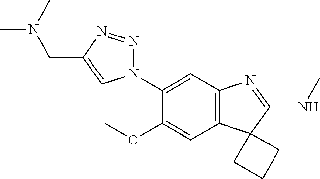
N1(C2=CC3=C(C=C2OC)C2(C(NC)=N3)CCC2)N=NC(CN(C)C)=C1
